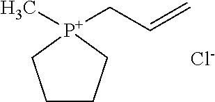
C1CC[P+](C)(CC=C)C1.[Cl-]
